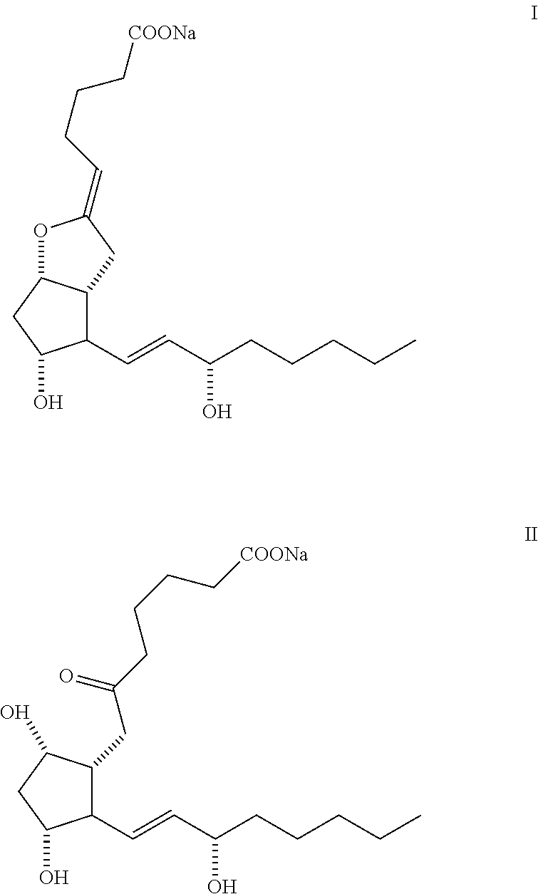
C1(C=CC(CCCCC)O)C2C(CC1O)OC(=CCCC[COONa])C2.C1(C=CC(O)CCCCC)C(CC(=O)CCCC[COONa])C(O)CC1O
